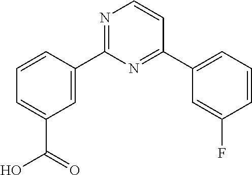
C1=CC(C2=NC=CC(C3=CC=CC(F)=C3)=N2)=CC(C(O)=O)=C1
